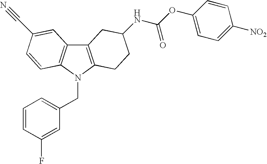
C1=CC(F)=CC(CN2C3=C(C4=C2C=CC(C#N)=C4)CC(NC(=O)OC2=CC=C([NO2])C=C2)CC3)=C1
